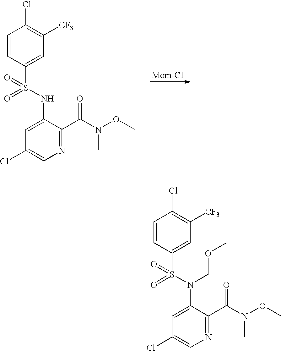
C1=CC(S(=O)(=O)NC2=CC(Cl)=CN=C2C(N(C)OC)=O)=CC([CF3])=C1Cl.C1=CC(S(=O)(=O)N(C2=CC(Cl)=CN=C2C(N(C)OC)=O)COC)=CC([CF3])=C1Cl
